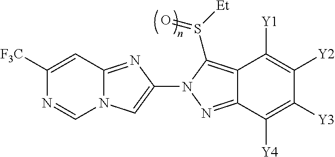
N12C(=NC(N3N=C4C(=C3S([Et])=O)C([Y1])=C([Y2])C([Y3])=C4[Y4])=C1)C=C([F3C])N=C2
